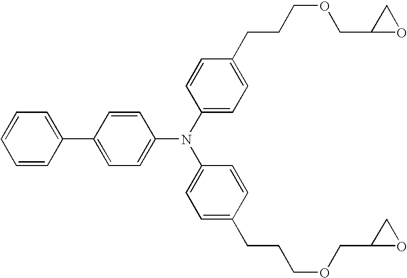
C1=CC(C2=CC=C(N(C3=CC=C(CCCOCC4OC4)C=C3)C3=CC=C(CCCOCC4OC4)C=C3)C=C2)=CC=C1
